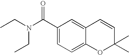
C1(C(N(CC)CC)=O)=CC=C2C(=C1)C=CC(C)(C)O2
